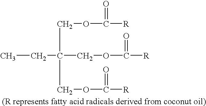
CCC(COC(=O)[R])(COC(=O)[R])COC(=O)[R]
